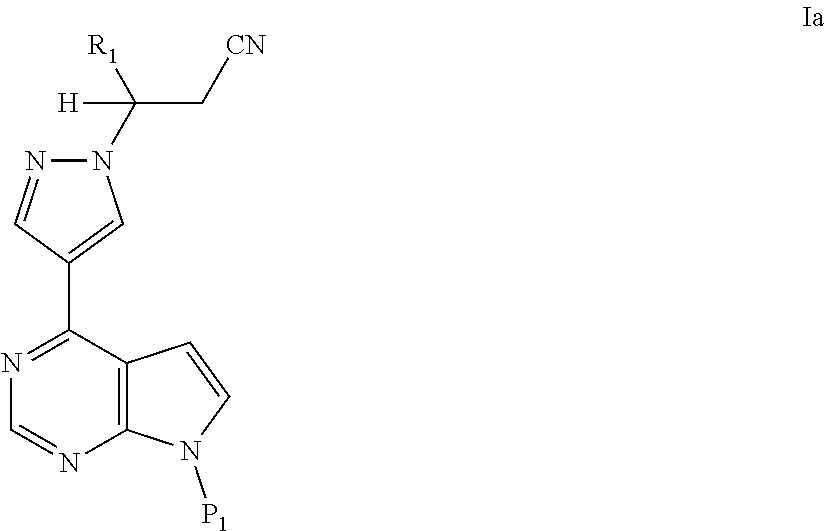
C12=C(N=CN=C1C1=CN(C(C[CN])([R1])[H])N=C1)N([P1])C=C2
